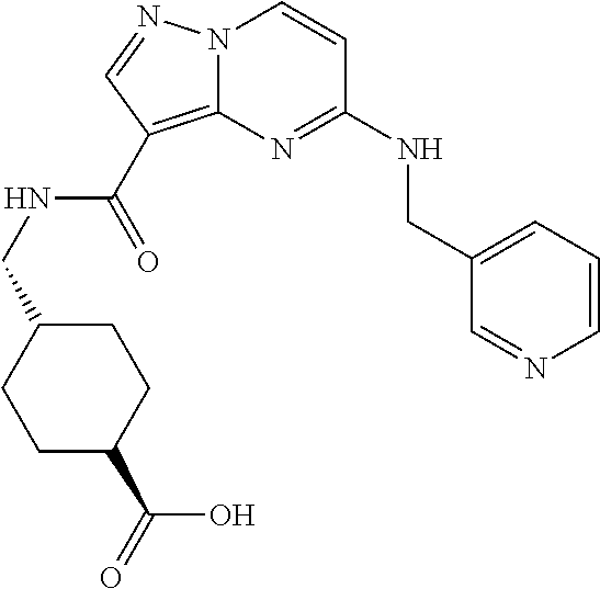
C1=CC=C(CNC2=NC3=C(C(NCC4CCC(C(O)=O)CC4)=O)C=NN3C=C2)C=N1
